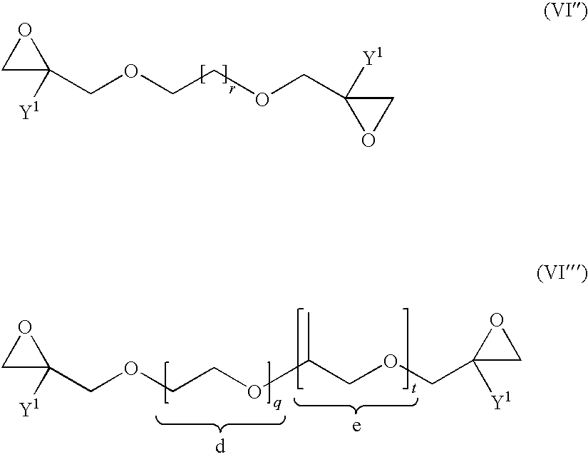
C1C(COCCOCC2([Y1])OC2)([Y1])O1.C1C(COCCOC(COCC2([Y1])CO2)C)([Y1])O1
